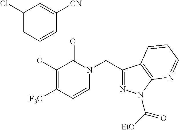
C1(Cl)=CC(OC2=C([F3C])C=CN(CC3=NN(C([EtO])=O)C4=C3C=CC=N4)C2=O)=CC([CN])=C1
